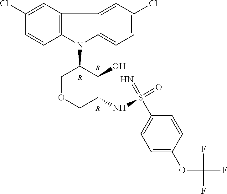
[R].[R].[R].N1(C2COCC(NS(C3=CC=C(OC(F)(F)F)C=C3)(=N)=O)C2O)C2=CC=C(Cl)C=C2C2=C1C=CC(Cl)=C2
